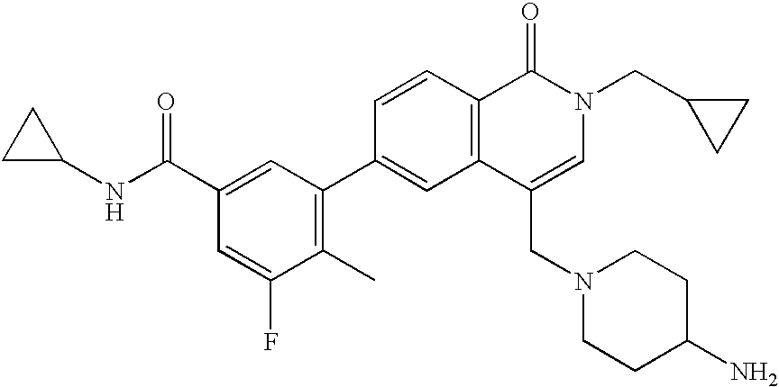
C1C(NC(C2=CC(C3=CC4=C(C=C3)C(=O)N(CC3CC3)C=C4CN3CCC(N)CC3)=C(C)C(F)=C2)=O)C1
